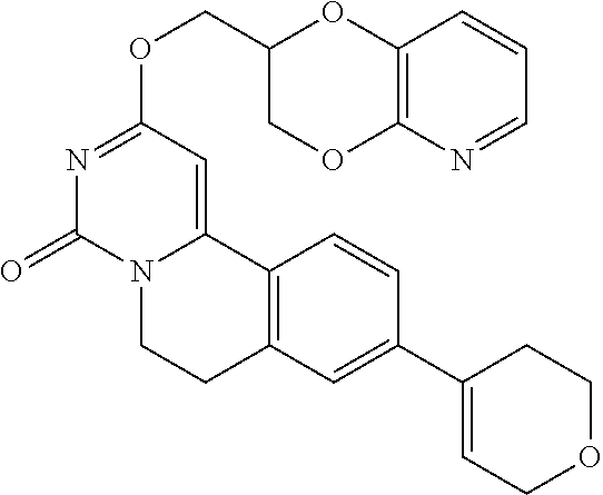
C(OC1=NC(=O)N2C(=C1)C1=C(CC2)C=C(C2=CCOCC2)C=C1)C1COC2=C(O1)C=CC=N2
